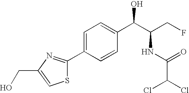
S1C(C2=CC=C(C(C(CF)NC(C(Cl)Cl)=O)O)C=C2)=NC(CO)=C1
